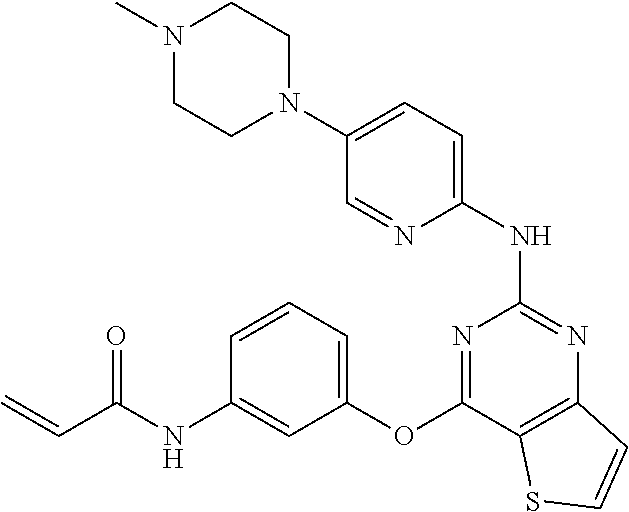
N1=C(OC2=CC=CC(NC(C=C)=O)=C2)C2=C(N=C1NC1=CC=C(N3CCN(C)CC3)C=N1)C=CS2
